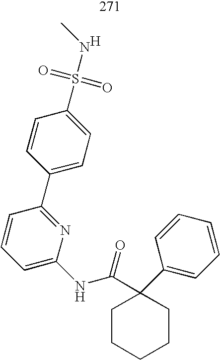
CNS(=O)(=O)C1=CC=C(C2=NC(NC(C3(C4=CC=CC=C4)CCCCC3)=O)=CC=C2)C=C1.[H]
